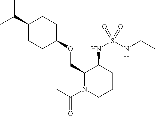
C(C)(C)C1CCC(OCC2N(C(C)=O)CCCC2NS(NCC)(=O)=O)CC1
